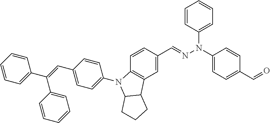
C1=C(C=NN(C2=CC=CC=C2)C2=CC=C(C=O)C=C2)C=CC2=C1C1C(N2C2=CC=C(C=C(C3=CC=CC=C3)C3=CC=CC=C3)C=C2)CCC1
